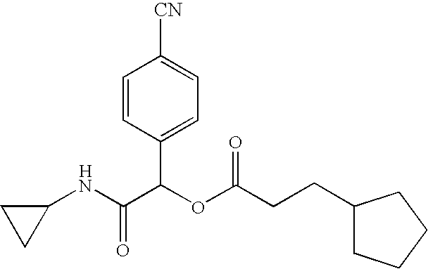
N(C(C(OC(=O)CCC1CCCC1)C1=CC=C([CN])C=C1)=O)C1CC1
